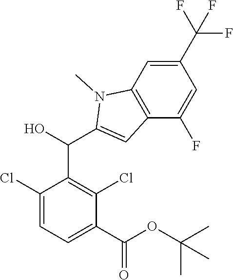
C1(Cl)=CC=C(C(OC(C)(C)C)=O)C(Cl)=C1C(C1=CC2=C(N1C)C=C(C(F)(F)F)C=C2F)O
